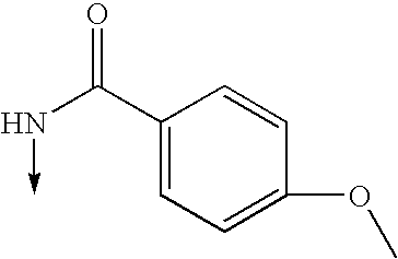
C1(C(N->C)=O)=CC=C(OC)C=C1
